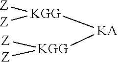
[Z][KGG]([Z])[KA][KGG]([Z])[Z]
